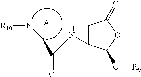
[A].[R10]NCC(=O)NC1=CC(=O)OC1O[R9]
